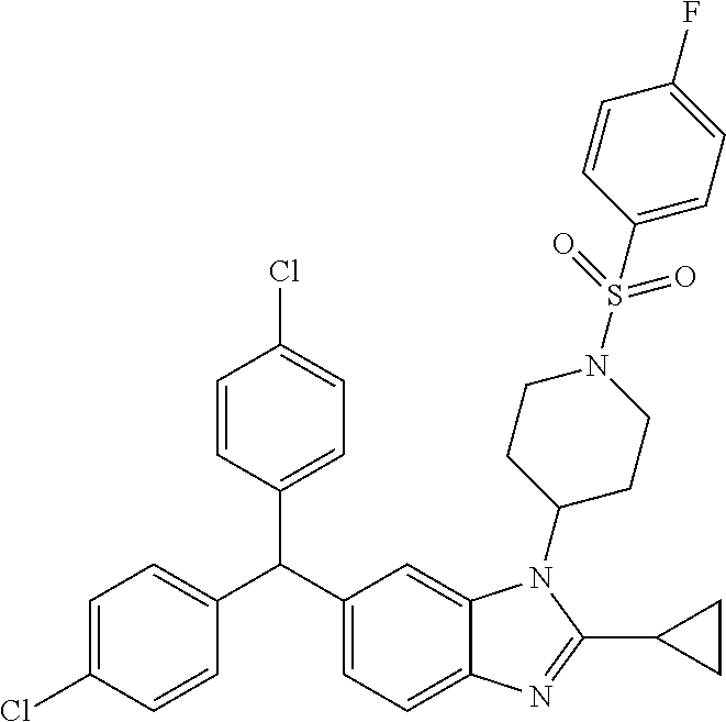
C1=C(Cl)C=CC(C(C2=CC=C3C(=C2)N(C2CCN(S(=O)(=O)C4=CC=C(F)C=C4)CC2)C(C2CC2)=N3)C2=CC=C(Cl)C=C2)=C1
